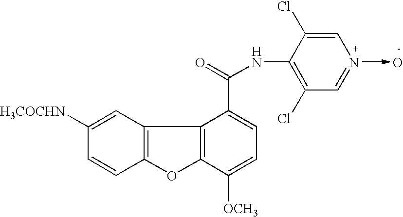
C12=C(C=C([H3COCHN])C=C1)C1=C(O2)C([OCH3])=CC=C1C(=O)NC1=C(Cl)C=N(->O)C=C1Cl
